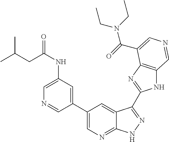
C1(NC(=O)CC(C)C)=CN=CC(C2=CN=C3C(=C2)C(C2=NC4=C(N2)C=NC=C4C(=O)N(CC)CC)=NN3)=C1
